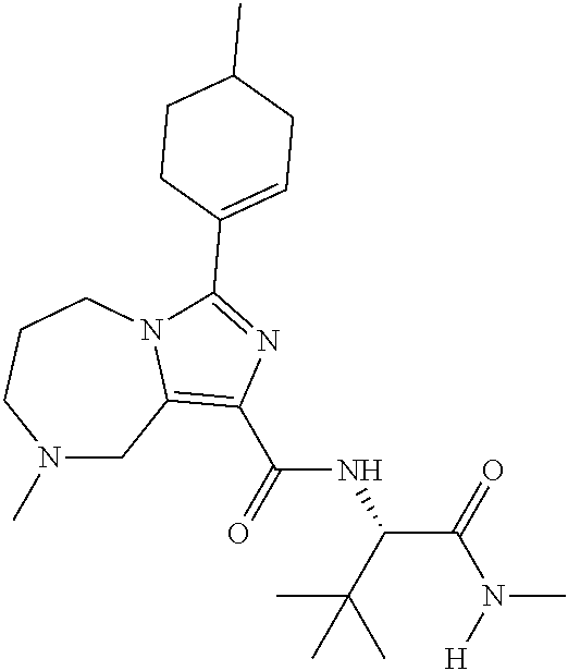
N1(C)CC2=C(C(=O)NC(C(=O)N([H])C)C(C)(C)C)N=C(C3=CCC(C)CC3)N2CCC1
